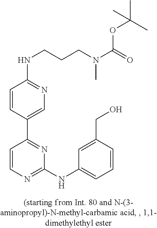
C1(NC2=CC=CC(CO)=C2)=NC=CC(C2=CN=C(NCCCN(C(=O)OC(C)(C)C)C)C=C2)=N1
